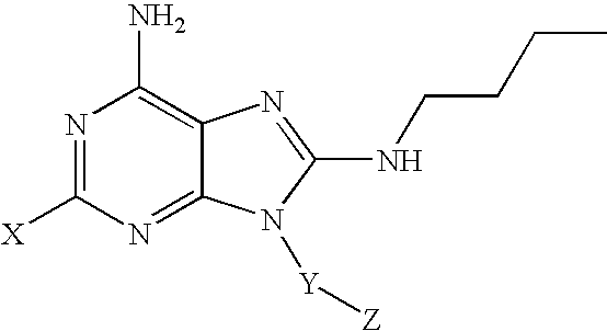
N1=C([X])N=C2C(=C1N)N=C(NCCCC)N2[Y][Z]
